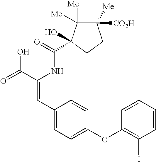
C(=O)(NC(C(=O)O)=CC1=CC=C(OC2=C(I)C=CC=C2)C=C1)C1(O)C([Me])([Me])C([Me])([CO2H])CC1
